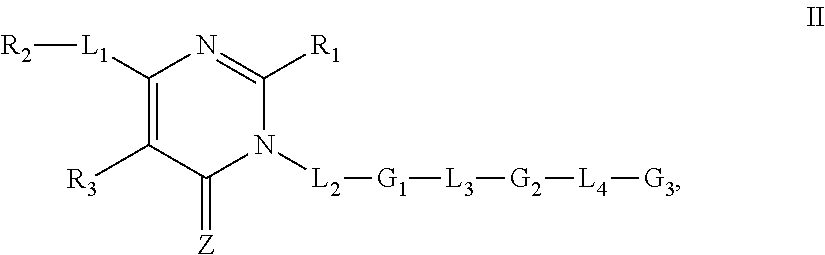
[L2]([G1][L3][G2][L4][G3])N1C([R1])=NC([L1][R2])=C([R3])C1=[Z]
